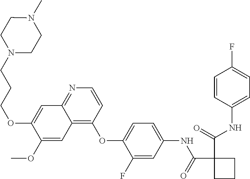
C(=O)(NC1=CC=C(OC2=C3C(=NC=C2)C=C(OCCCN2CCN(C)CC2)C(OC)=C3)C(F)=C1)C1(C(=O)NC2=CC=C(F)C=C2)CCC1
